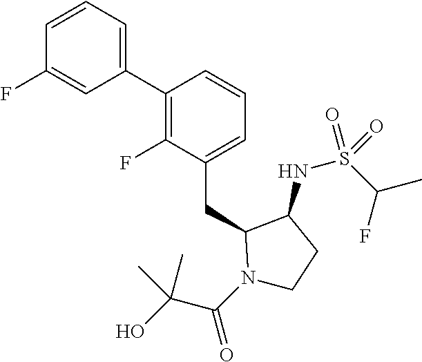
C1(C2=C(F)C(CC3N(C(C(O)(C)C)=O)CCC3NS(C(C)F)(=O)=O)=CC=C2)=CC=CC(F)=C1
